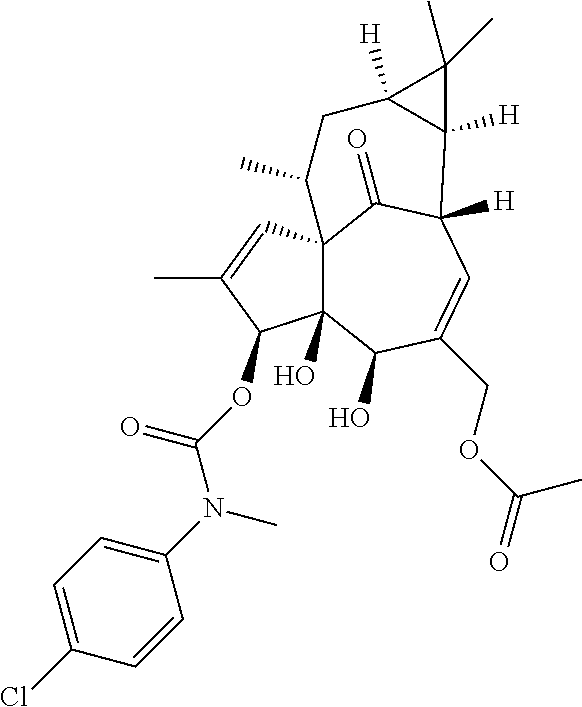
C12(O)C3(C=C(C)C1OC(N(C1=CC=C(Cl)C=C1)C)=O)C(=O)C([H])(C=C(COC(=O)C)C2O)C1([H])C([H])(CC3C)C1(C)C
